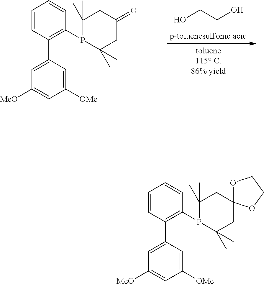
OCCO.C1=CC(C2=CC([MeO])=CC([OMe])=C2)=C(P2C(C)(C)CC(=O)CC2(C)C)C=C1.C1=CC(C2=CC([MeO])=CC([OMe])=C2)=C(P2C(C)(C)CC3(CC2(C)C)OCCO3)C=C1
